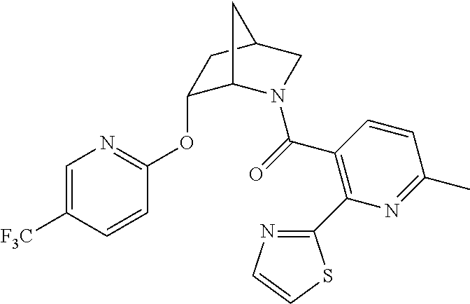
C1=C([F3C])C=CC(OC2C3N(C(=O)C4=C(C5=NC=CS5)N=C(C)C=C4)CC(C2)C3)=N1
